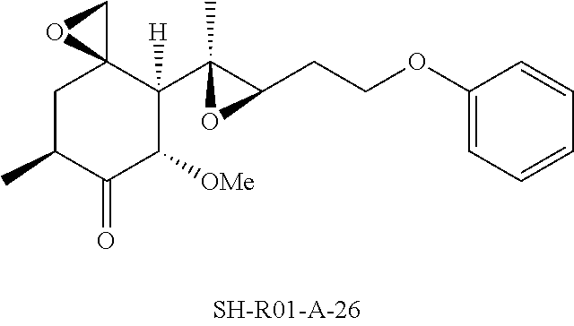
C1C(C)C(=O)C([OMe])C(C2(C)C(CCOC3=CC=CC=C3)O2)([H])C12CO2
